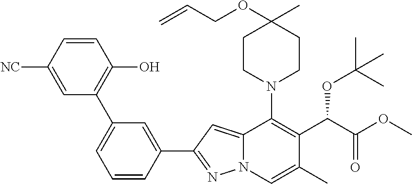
C1=CC([NC])=CC(C2=CC=CC(C3=NN4C(=C3)C(N3CCC(C)(OCC=C)CC3)=C(C(C(OC)=O)OC(C)(C)C)C(C)=C4)=C2)=C1O
